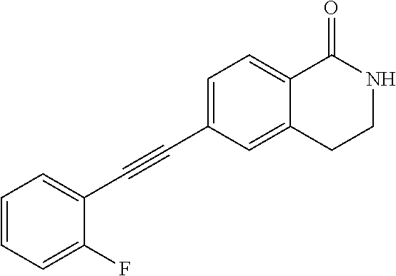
C1=CC=C(F)C(C#CC2=CC=C3C(=C2)CCNC3=O)=C1
